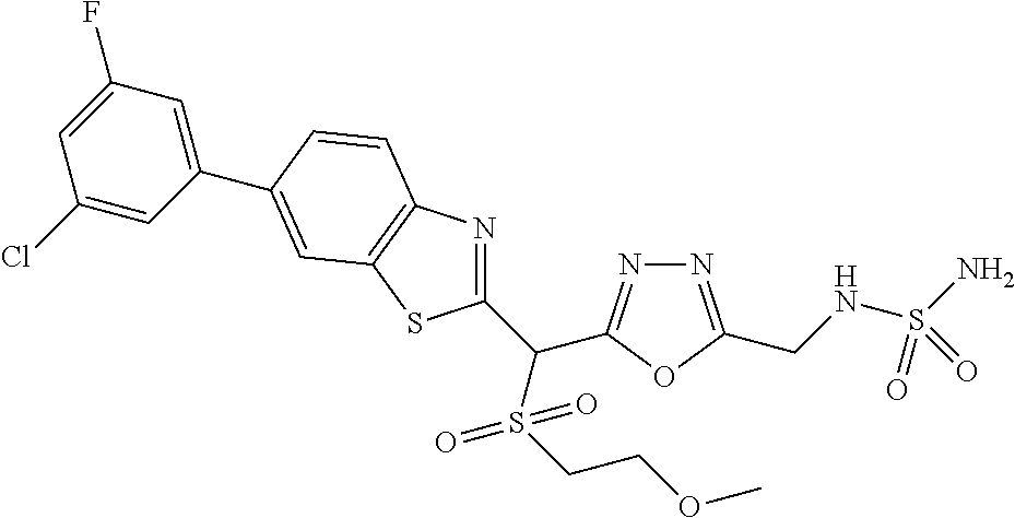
C1(C(S(CCOC)(=O)=O)C2=NN=C(CNS(N)(=O)=O)O2)=NC2=C(S1)C=C(C1=CC(F)=CC(Cl)=C1)C=C2
